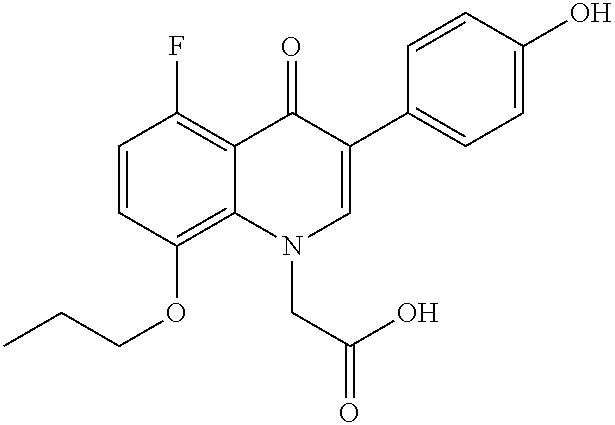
C1=CC(OCCC)=C2C(=C1F)C(=O)C(C1=CC=C(O)C=C1)=CN2CC(=O)O
